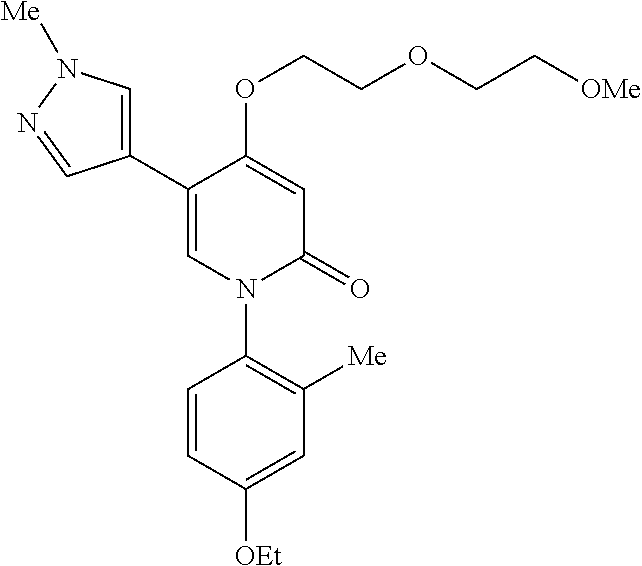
C1(C2=CN([Me])N=C2)=CN(C2=C([Me])C=C([OEt])C=C2)C(=O)C=C1OCCOCC[OMe]
